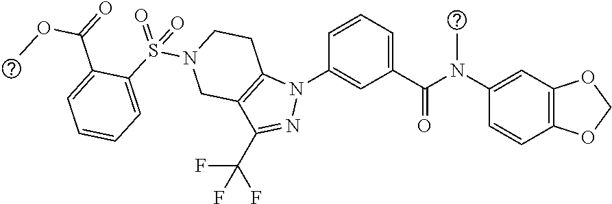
C1(N(C(C2=CC=CC(N3C4=C(C(C(F)(F)F)=N3)CN(S(C3=CC=CC=C3C(OC)=O)(=O)=O)CC4)=C2)=O)C)=CC2=C(C=C1)OCO2
